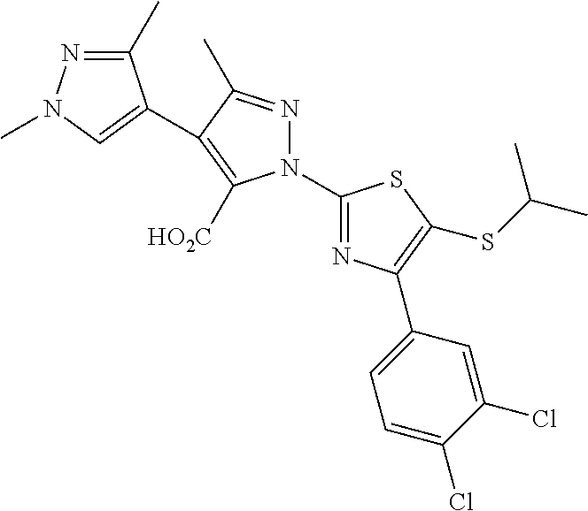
N1(C2=NC(C3=CC=C(Cl)C(Cl)=C3)=C(SC(C)C)S2)N=C(C)C(C2=CN(C)N=C2C)=C1[HO2C]
